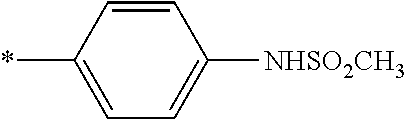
C1=C(*)C=CC([NHSO2CH3])=C1
